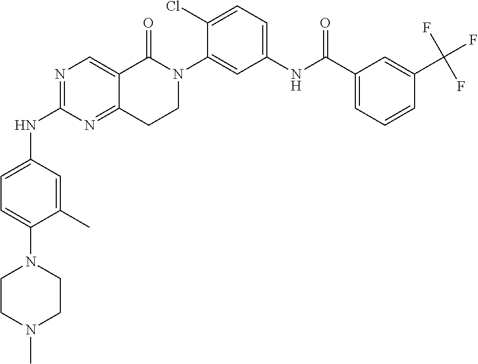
N1=C(NC2=CC=C(N3CCN(C)CC3)C(C)=C2)N=C2C(=C1)C(=O)N(C1=CC(NC(C3=CC=CC(C(F)(F)F)=C3)=O)=CC=C1Cl)CC2
